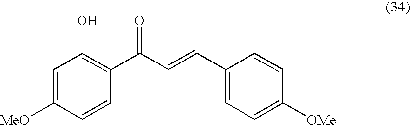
C1=C([MeO])C=CC(C(C=CC2=CC=C([OMe])C=C2)=O)=C1O
